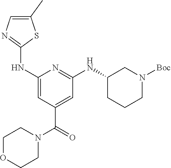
C1(NC2=NC=C(C)S2)=CC(C(N2CCOCC2)=O)=CC(NC2CCCN([Boc])C2)=N1
